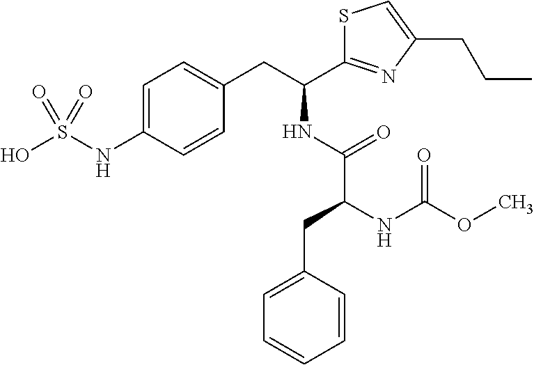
C1=C(NS(O)(=O)=O)C=CC(CC(NC(C(NC(=O)OC)CC2=CC=CC=C2)=O)C2=NC(CCC)=CS2)=C1
